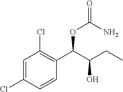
C1=C(Cl)C=CC(C(C(CC)O)OC(=O)N)=C1Cl
